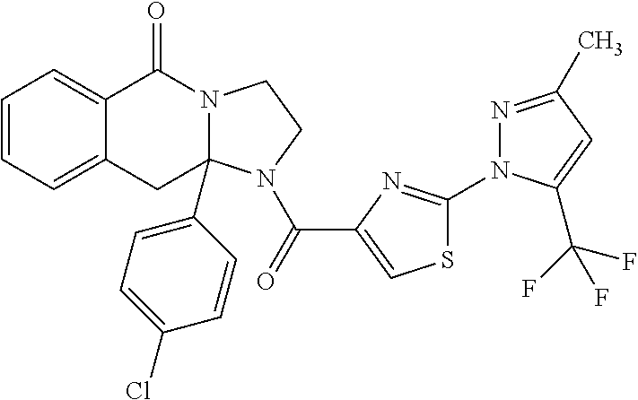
C1=CC=C2C(=C1)C(=O)N1CCN(C(=O)C3=CSC(N4N=C(C)C=C4C(F)(F)F)=N3)C1(C1=CC=C(Cl)C=C1)C2
